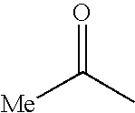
[Me]C(C)=O
